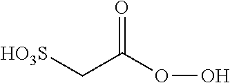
O=C(C[HO3S])OO
